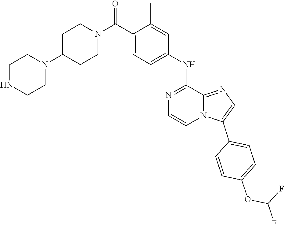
C1(NC2=CC=C(C(N3CCC(N4CCNCC4)CC3)=O)C(C)=C2)=NC=CN2C1=NC=C2C1=CC=C(OC(F)F)C=C1
